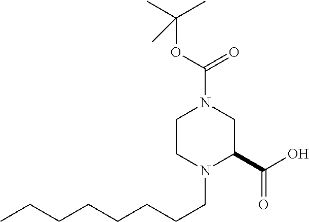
C1N(C(=O)OC(C)(C)C)CC(C(O)=O)N(CCCCCCCC)C1
